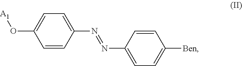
C1=CC(N=NC2=CC=C([Ben])C=C2)=CC=C1O[A1]
